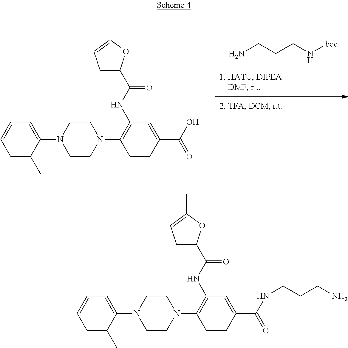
NCCCN[boc].C1=C(C)C(N2CCN(C3=C(NC(C4=CC=C(C)O4)=O)C=C(C(=O)O)C=C3)CC2)=CC=C1.C1=C(C)C(N2CCN(C3=C(NC(C4=CC=C(C)O4)=O)C=C(C(=O)NCCCN)C=C3)CC2)=CC=C1
